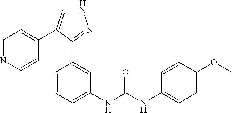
N1C=C(C2=CC=NC=C2)C(C2=CC(NC(NC3=CC=C(OC)C=C3)=O)=CC=C2)=N1
